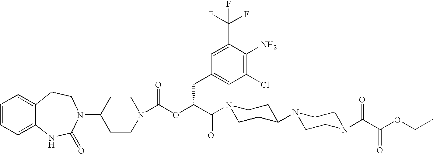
C1=CC=C2C(=C1)CCN(C1CCN(C(OC(C(N3CCC(N4CCN(C(C(OCC)=O)=O)CC4)CC3)=O)CC3=CC(Cl)=C(N)C(C(F)(F)F)=C3)=O)CC1)C(=O)N2
